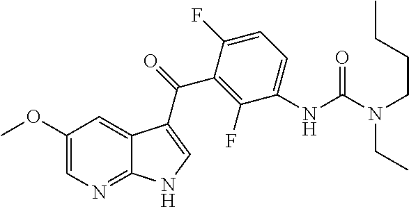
C1(OC)=CN=C2C(=C1)C(C(C1=C(F)C(NC(N(CCCC)CC)=O)=CC=C1F)=O)=CN2
